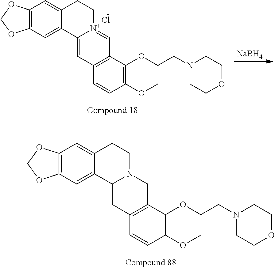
C12=C(C=C3C(=C1)CC[N+]1=CC4=C(C=C31)C=CC(OC)=C4OCCN1CCOCC1)OCO2.Cl.[NaBH4].C12=C(C=C3C(=C1)CCN1C3CC3=C(C1)C(OCCN1CCOCC1)=C(OC)C=C3)OCO2
